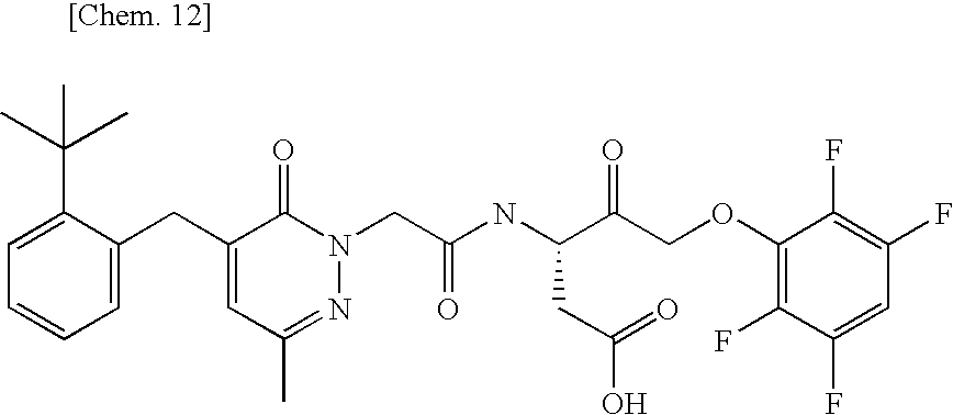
C1=C(C(C)(C)C)C(CC2=CC(C)=NN(CC(NC(CC(=O)O)C(COC3=C(F)C(F)=CC(F)=C3F)=O)=O)C2=O)=CC=C1
